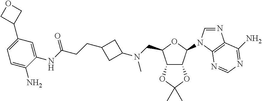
C12C(C(N3C=NC4=C3N=CN=C4N)OC1CN(C1CC(CCC(=O)NC3=CC(C4COC4)=CC=C3N)C1)C)OC(C)(C)O2
